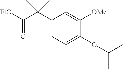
C1=C(C(C([EtO])=O)(C)C)C=C([OMe])C(OC(C)C)=C1
